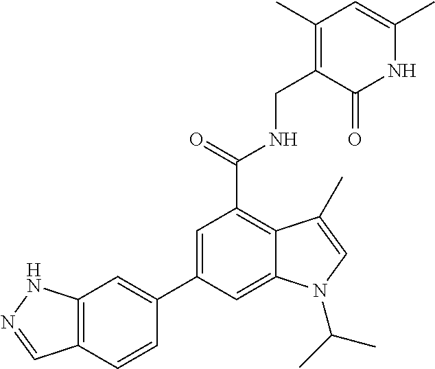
N1C(C)=CC(C)=C(CNC(C2=C3C(=CC(C4=CC5=C(C=C4)C=NN5)=C2)N(C(C)C)C=C3C)=O)C1=O
